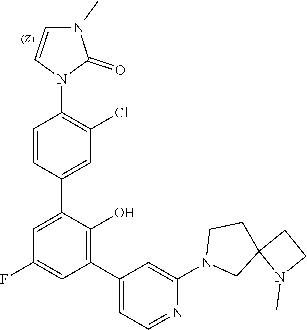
C1=CN(C2=C(Cl)C=C(C3=CC(F)=CC(C4=CC=NC(N5CC6(CC5)N(C)CC6)=C4)=C3O)C=C2)C(=O)N1C
